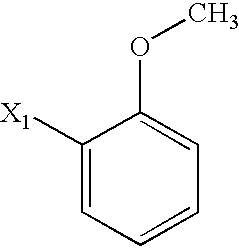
C1([X1])=CC=CC=C1OC
